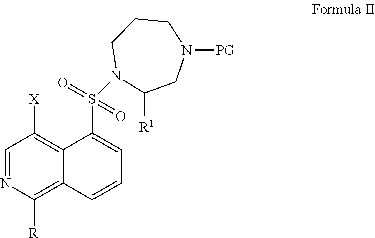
C1=NC([R])=C2C(=C1[X])C(S(=O)(=O)N1CCCN([PG])CC1[R1])=CC=C2
